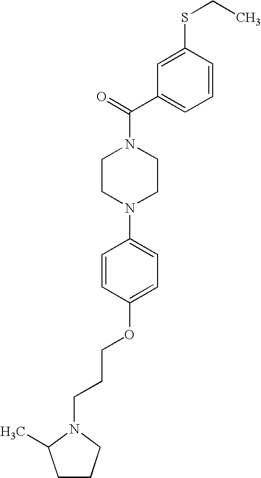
C1(C(N2CCN(C3=CC=C(OCCCN4CCCC4C)C=C3)CC2)=O)=CC=CC(SCC)=C1
